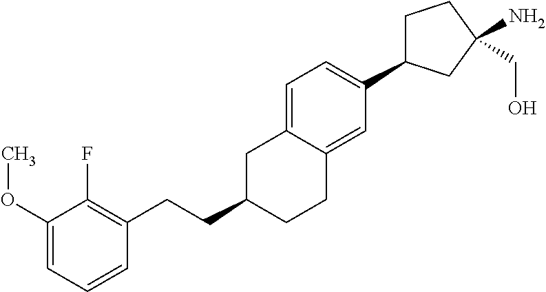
C1(OC)=CC=CC(CCC2CCC3=CC(C4CCC(CO)(N)C4)=CC=C3C2)=C1F
